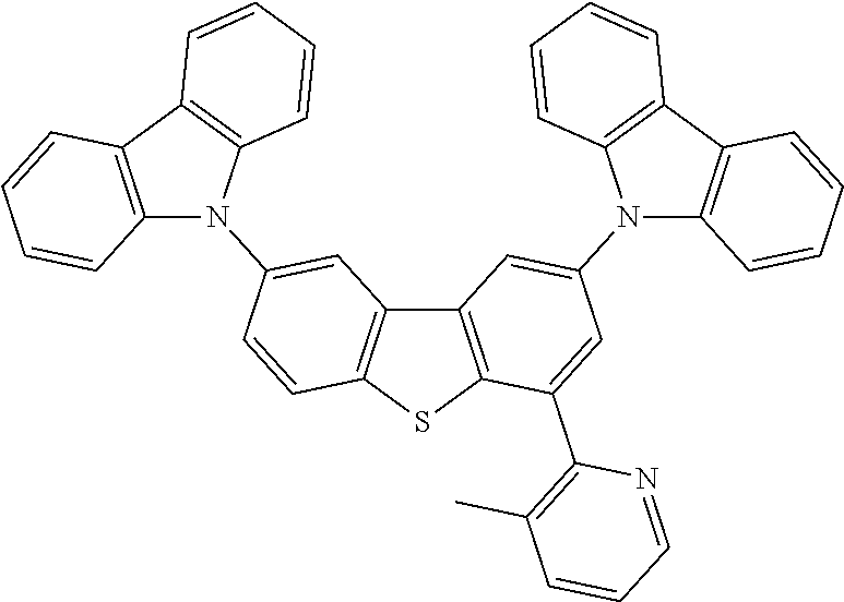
C12=C(SC3=C1C=C(N1C4=C(C5=C1C=CC=C5)C=CC=C4)C=C3)C(C1=C(C)C=CC=N1)=CC(N1C3=C(C4=C1C=CC=C4)C=CC=C3)=C2
